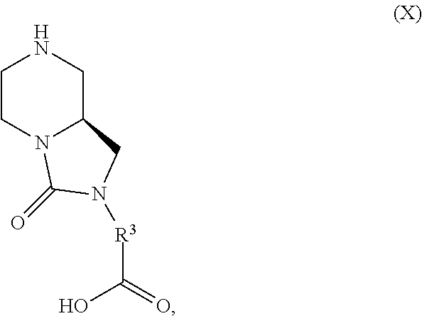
N1CC2N(CC1)C(=O)N([R3]C(=O)O)C2
